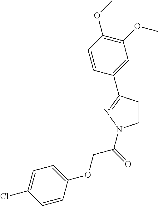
C1CC(C2=CC(OC)=C(OC)C=C2)=NN1C(COC1=CC=C(Cl)C=C1)=O
